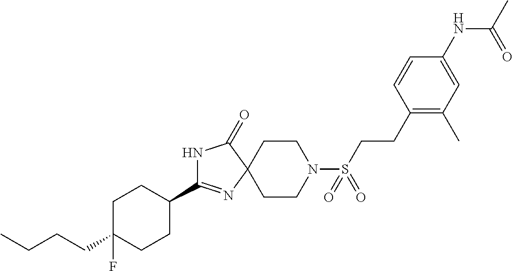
N1C(C2CCC(CCCC)(F)CC2)=NC2(C1=O)CCN(S(CCC1=C(C)C=C(NC(=O)C)C=C1)(=O)=O)CC2
